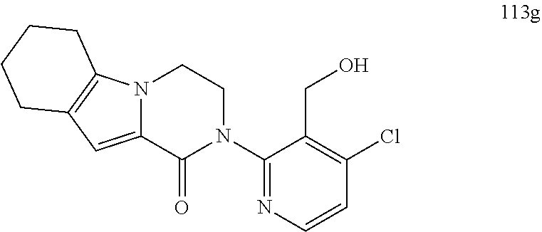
N12C(=CC3=C1CCCC3)C(=O)N(C1=NC=CC(Cl)=C1CO)CC2
